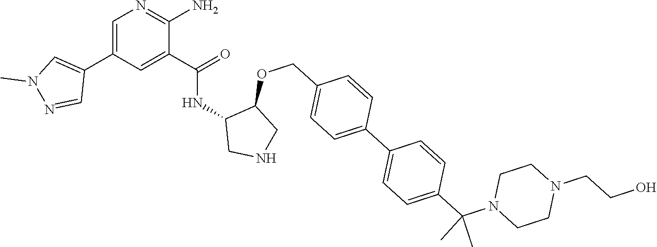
C1=C(C2=CN(C)N=C2)C=C(C(=O)NC2CNCC2OCC2=CC=C(C3=CC=C(C(N4CCN(CCO)CC4)(C)C)C=C3)C=C2)C(N)=N1
